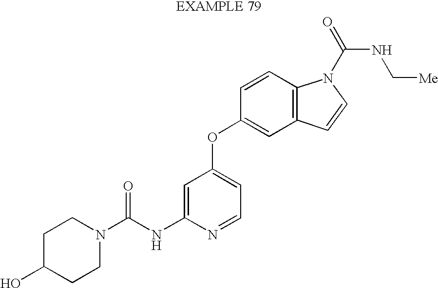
OC1CCN(C(NC2=CC(OC3=CC4=C(C=C3)N(C(=O)NC[Me])C=C4)=CC=N2)=O)CC1
